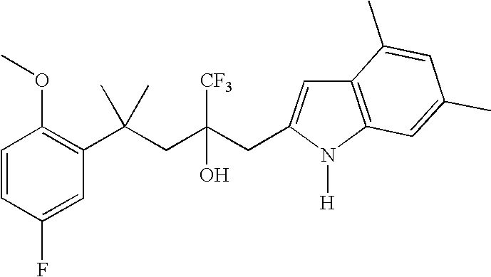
C1=CC(F)=CC(C(CC(CC2=CC3=C(N2[H])C=C(C)C=C3C)([CF3])O)(C)C)=C1OC
